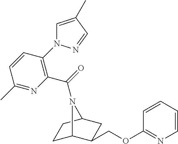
C1C2C(COC3=NC=CC=C3)CC(C1)N2C(=O)C1=C(N2C=C(C)C=N2)C=CC(C)=N1
